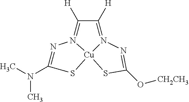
N1=C(N(C)C)S[Cu]23N1=C([H])C([H])=N2N=C(O[CH2CH3])S3
